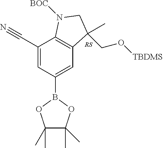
C1(C#N)=CC(B2OC(C)(C)C(C)(C)O2)=CC2=C1N([BOC])CC2(C)CO[TBDMS].[RS]
